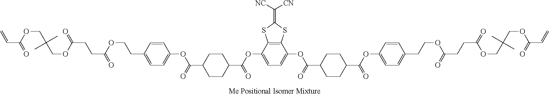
C1=CC(CCOC(CCC(=O)OCC(COC(C=C)=O)(C)C)=O)=CC=C1OC(C1CCC(C(OC2=CC=C(OC(C3CCC(C(OC4=CC=C(CCOC(CCC(=O)OCC(COC(C=C)=O)(C)C)=O)C=C4)=O)CC3)=O)C3=C2SC(=C([NC])[CN])S3)=O)CC1)=O
